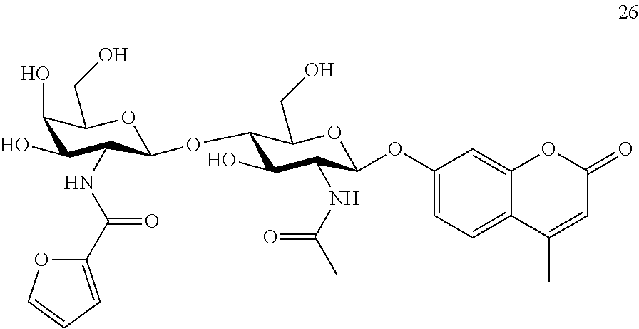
C1(OC2C(NC(C3=CC=CO3)=O)C(O)C(O)C(CO)O2)C(O)C(NC(C)=O)C(OC2=CC=C3C(=C2)OC(=O)C=C3C)OC1CO
